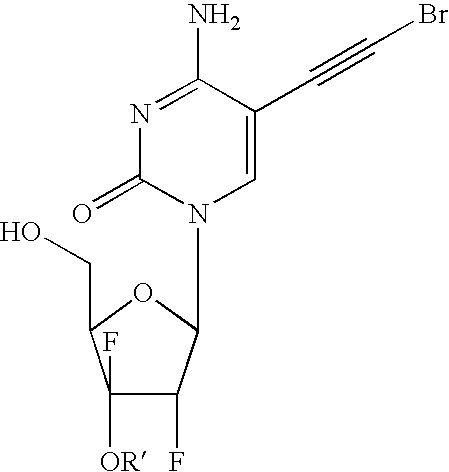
N1=C(N)C(C#CBr)=CN(C2C(F)C(F)([OR])C(CO)O2)C1=O
